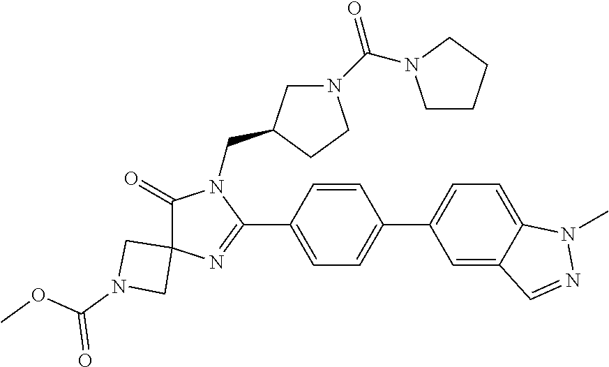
C1(=O)C2(N=C(C3=CC=C(C4=CC=C5C(=C4)C=NN5C)C=C3)N1CC1CN(C(=O)N3CCCC3)CC1)CN(C(OC)=O)C2
